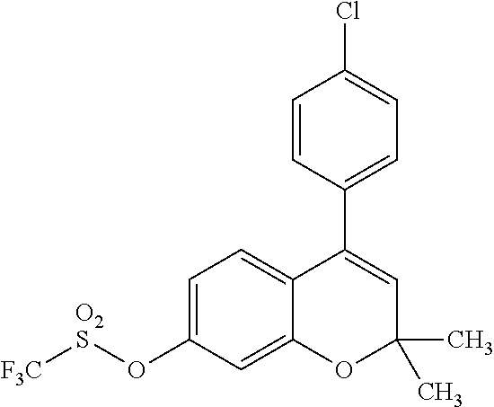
C1(C2=CC(C)(C)OC3=CC(O[O2S][F3C])=CC=C23)=CC=C(Cl)C=C1
